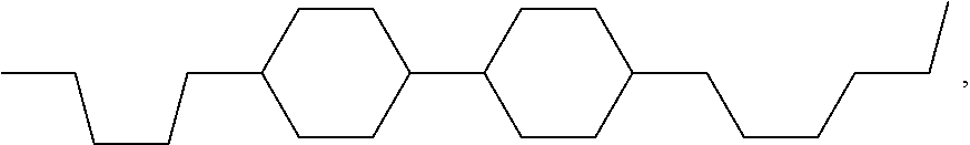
C1CC(C2CCC(CCCCCC)CC2)CCC1CCCCC
